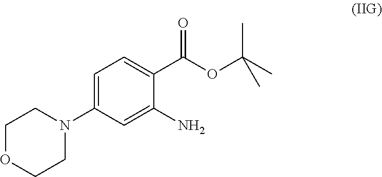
C1OCCN(C2=CC=C(C(OC(C)(C)C)=O)C(N)=C2)C1
